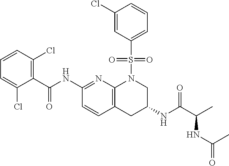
C1(C(NC2=NC3=C(C=C2)CC(NC(C(C)NC(=O)C)=O)CN3S(C2=CC=CC(Cl)=C2)(=O)=O)=O)=C(Cl)C=CC=C1Cl
